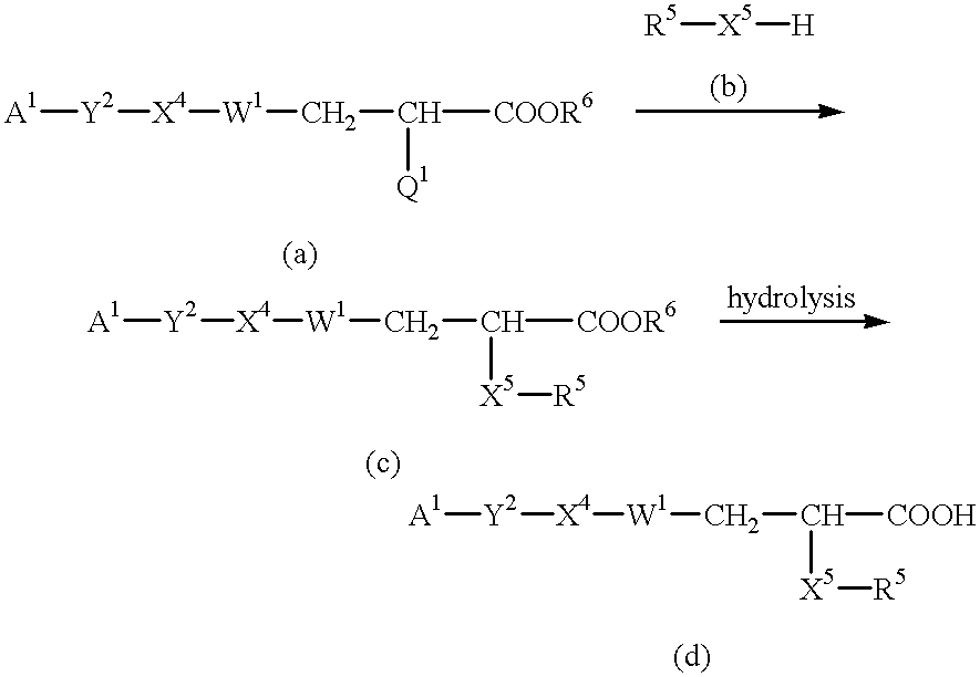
[A1][Y2][X4][W1]CC([COOR6])[Q1].[R5][X5][H].[A1][Y2][X4][W1]CC([COOR6])[X5][R5].[A1][Y2][X4][W1]CC([X5][R5])[COOH]
